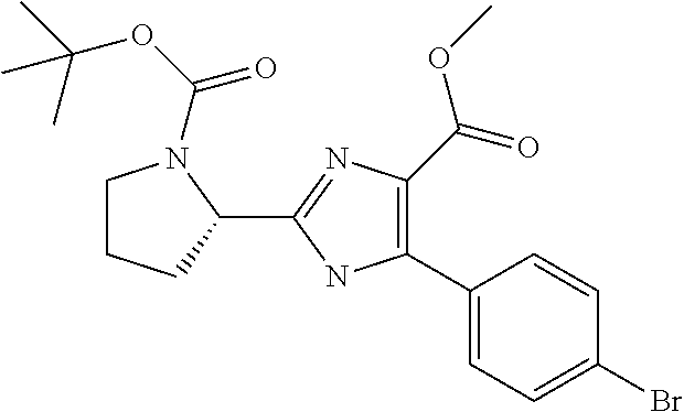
C1CCC(C2=NC(C(OC)=O)=C(C3=CC=C(Br)C=C3)N2)N1C(OC(C)(C)C)=O
